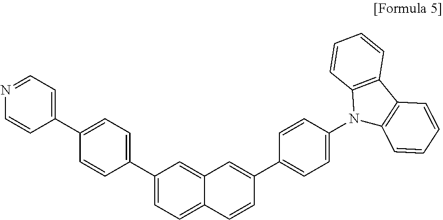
N1=CC=C(C2=CC=C(C3=CC=C4C(=C3)C=C(C3=CC=C(N5C6=C(C7=C5C=CC=C7)C=CC=C6)C=C3)C=C4)C=C2)C=C1
